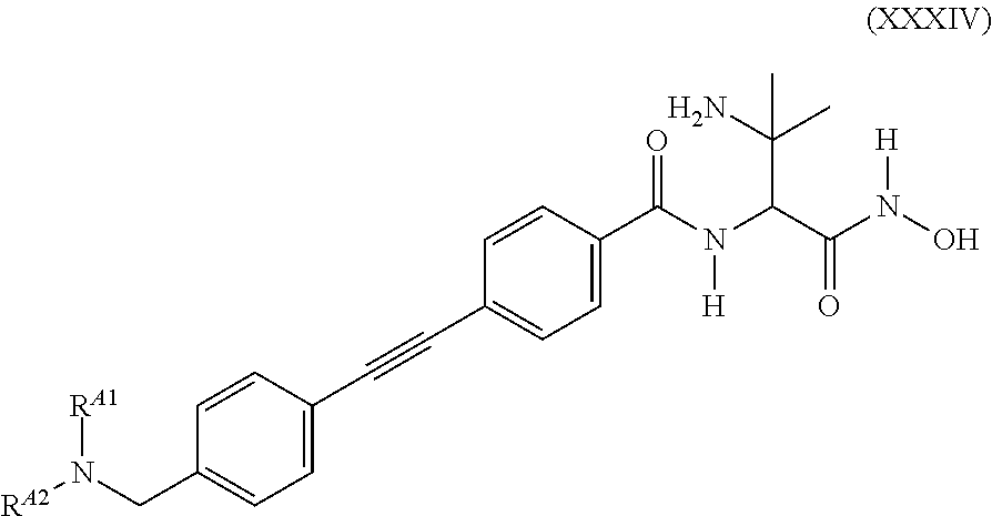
C1(C(N(C(C(N(O)[H])=O)C(C)(N)C)[H])=O)=CC=C(C#CC2=CC=C(CN([RA2])[RA1])C=C2)C=C1
